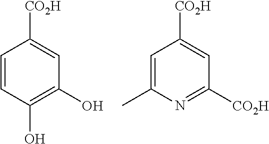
C1=CC(O)=C(O)C=C1[CO2H].C1=C(C)N=C([CO2H])C=C1[CO2H]
